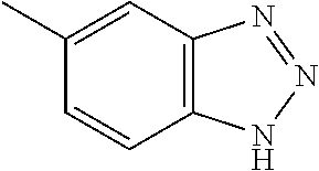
C12=C(NN=N1)C=CC(C)=C2
